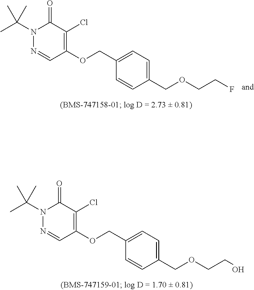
N1(C(C)(C)C)N=CC(OCC2=CC=C(COCCF)C=C2)=C(Cl)C1=O.N1(C(C)(C)C)N=CC(OCC2=CC=C(COCCO)C=C2)=C(Cl)C1=O
